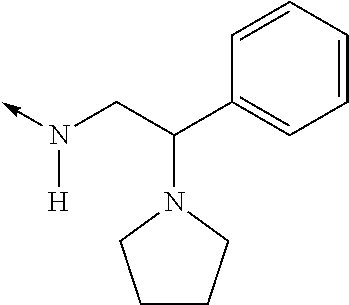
N(CC(C1=CC=CC=C1)N1CCCC1)([H])->C
